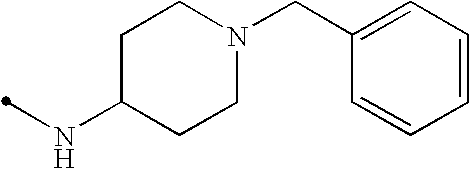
N(C1CCN(CC2=CC=CC=C2)CC1)C
